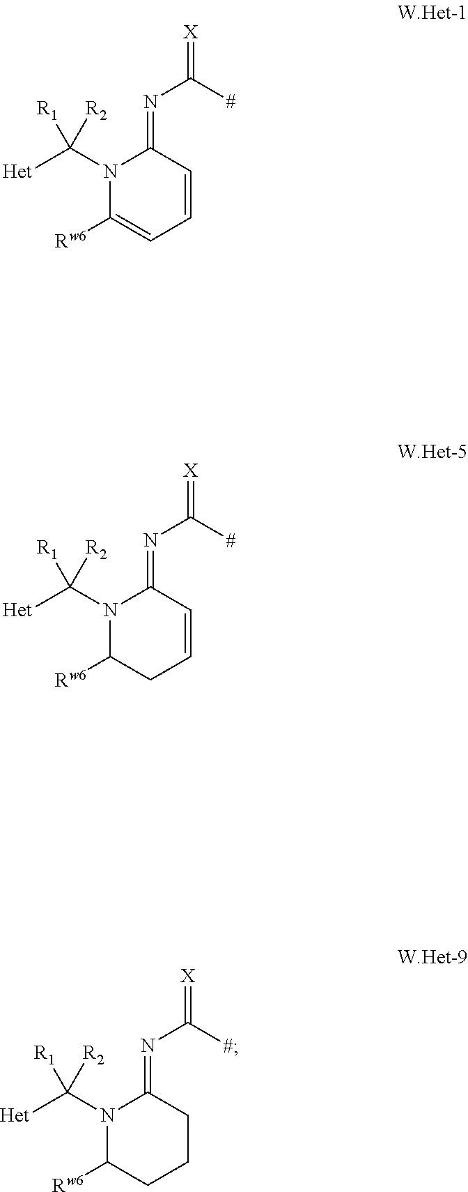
N1(C([Het])([R2])[R1])C([Rw6])=CC=CC1=NC(=[X])[#].N1(C([Het])([R2])[R1])C([Rw6])CC=CC1=NC(=[X])[#].N1(C([Het])([R2])[R1])C([Rw6])CCCC1=NC(=[X])[#]
